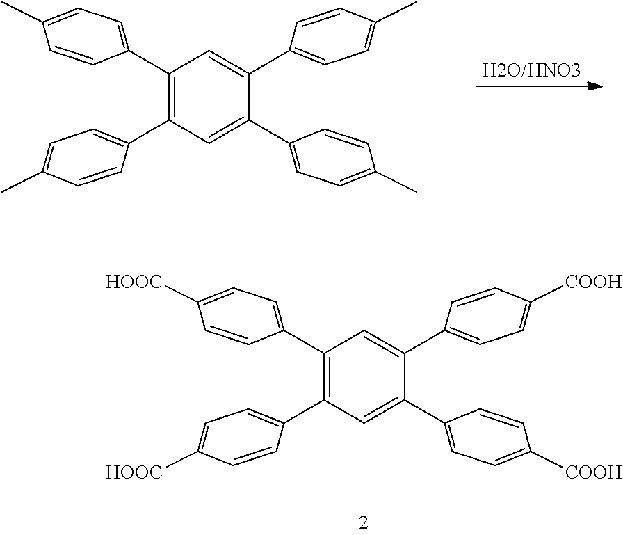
C1(C2=CC=C([HOOC])C=C2)=C(C2=CC=C([HOOC])C=C2)C=C(C2=CC=C([COOH])C=C2)C(C2=CC=C([COOH])C=C2)=C1.C1(C2=CC=C(C)C=C2)=C(C2=CC=C(C)C=C2)C=C(C2=CC=C(C)C=C2)C(C2=CC=C(C)C=C2)=C1
